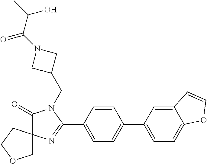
C1(=O)N(CC2CN(C(C(C)O)=O)C2)C(C2=CC=C(C3=CC=C4C(=C3)C=CO4)C=C2)=NC12COCC2
